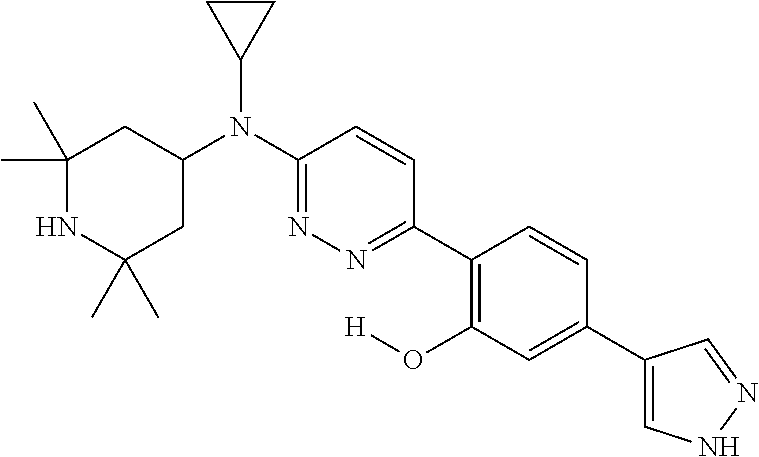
C1(N(C2=NN=C(C3=C(O[H])C=C(C4=CNN=C4)C=C3)C=C2)C2CC2)CC(C)(C)NC(C)(C)C1
